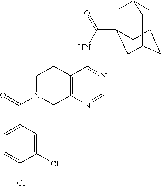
C1N(C(=O)C2=CC=C(Cl)C(Cl)=C2)CC2=C(C1)C(NC(=O)C13CC4CC(CC(C1)C4)C3)=NC=N2
